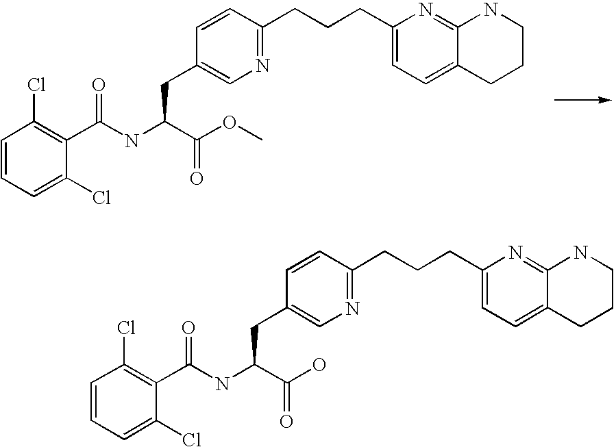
N1=C(CCCC2=CC=C3C(=N2)NCCC3)C=CC(CC(NC(C2=C(Cl)C=CC=C2Cl)=O)C(=O)OC)=C1.N1=C(CCCC2=CC=C3C(=N2)NCCC3)C=CC(CC(NC(C2=C(Cl)C=CC=C2Cl)=O)C(O)=O)=C1
